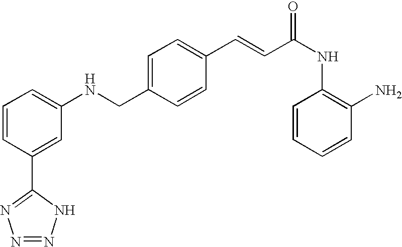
C1(C=CC(NC2=C(N)C=CC=C2)=O)=CC=C(CNC2=CC=CC(C3=NN=NN3)=C2)C=C1
